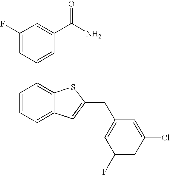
C1(F)=CC(C2=C3C(=CC=C2)C=C(CC2=CC(F)=CC(Cl)=C2)S3)=CC(C(N)=O)=C1
